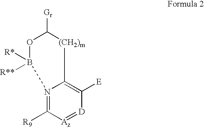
O1B([R*])([R**])N2=C([R9])[Az]=[D]C([E])=C2[(CH2)m]C1[Gr]
